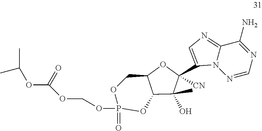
O1C2C(OP(=O)(OCOC(OC(C)C)=O)OC2)C(O)(C)C1([CN])C1=CN=C2C(N)=NC=NN21
